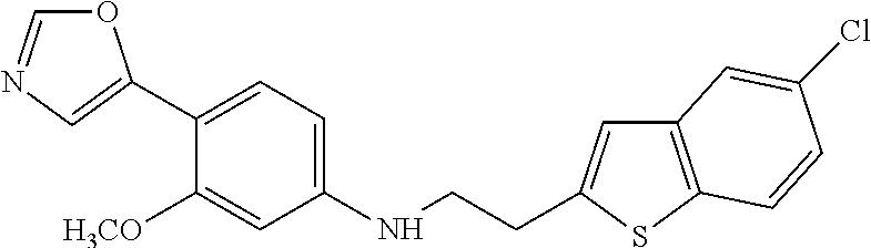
O1C=NC=C1C1=CC=C(NCCC2=CC3=C(S2)C=CC(Cl)=C3)C=C1[H3CO]
